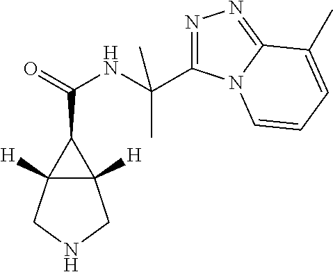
N1=C(C(NC(=O)C2C3([H])C2([H])CNC3)(C)C)N2C(=N1)C(C)=CC=C2
